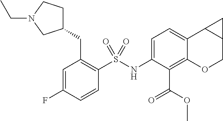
C(C1=C(S(NC2=CC=C3C(=C2C(OC)=O)OCC2C3C2)(=O)=O)C=CC(F)=C1)C1CCN(CC)C1
